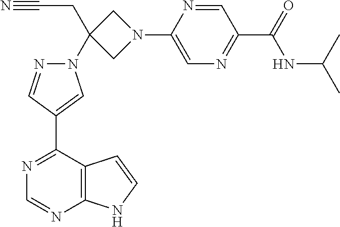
C1=NC(N2CC(CC#N)(N3N=CC(C4=NC=NC5=C4C=CN5)=C3)C2)=CN=C1C(NC(C)C)=O
